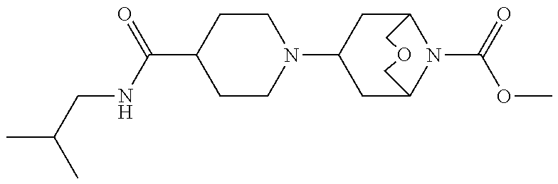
C1CN(C2CC3N(C(=O)OC)C(C2)COC3)CCC1C(NCC(C)C)=O
